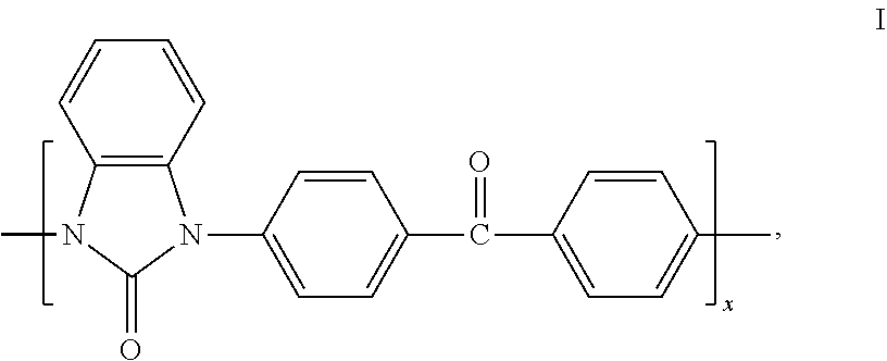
C12=C(N(C)C(=O)N1C1=CC=C(C(=O)C3=CC=C(C)C=C3)C=C1)C=CC=C2
